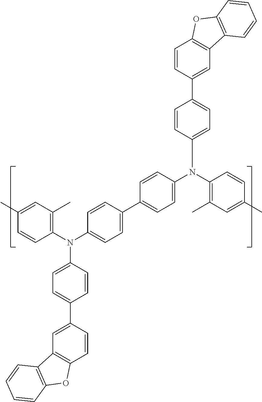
C1=C(N(C2=C(C)C=C(C)C=C2)C2=CC=C(C3=CC=C(N(C4=C(C)C=C(C)C=C4)C4=CC=C(C5=CC6=C(C=C5)OC5=C6C=CC=C5)C=C4)C=C3)C=C2)C=CC(C2=CC3=C(C=C2)OC2=C3C=CC=C2)=C1
